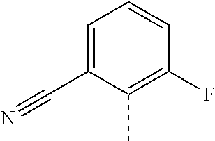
C1=C(C#N)C(C)=C(F)C=C1
